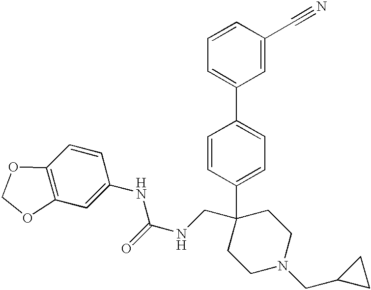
C1=C(C2(CNC(NC3=CC4=C(C=C3)OCO4)=O)CCN(CC3CC3)CC2)C=CC(C2=CC=CC(C#N)=C2)=C1
